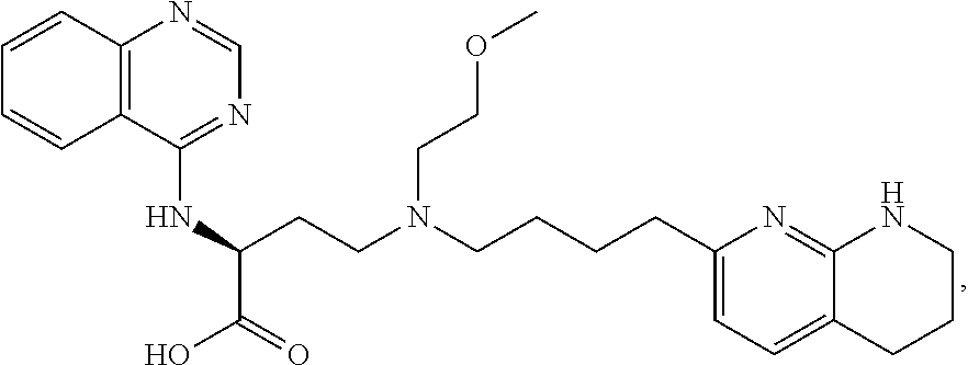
C1(CCCCN(CCC(C(=O)O)NC2=NC=NC3=C2C=CC=C3)CCOC)=CC=C2C(=N1)NCCC2
